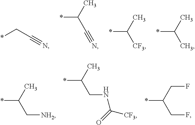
C(*)C#N.*C(C)C#N.*C(C)[CF3].*C(C)C.*C(C)C[NH2].*C(C)CNC([CF3])=O.*C(CF)CF
